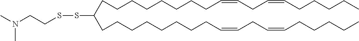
CN(CCSSC(CCCCCCCCC=CCC=CCCCCC)CCCCCCCCC=CCC=CCCCCC)C
